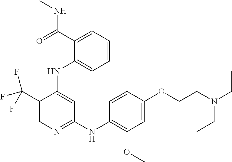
C1(C(F)(F)F)=CN=C(NC2=C(OC)C=C(OCCN(CC)CC)C=C2)C=C1NC1=CC=CC=C1C(NC)=O
